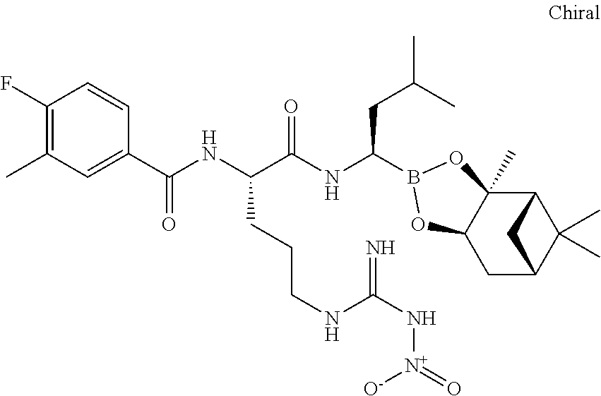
C12C3(C)C(CC(C1(C)C)C2)OB(C(NC(C(NC(=O)C1=CC(C)=C(F)C=C1)CCCNC(N[N+](=O)[O-])=N)=O)CC(C)C)O3
